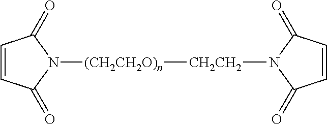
[(CH2CH2O)n](N1C(=O)C=CC1=O)[CH2CH2]N1C(=O)C=CC1=O
